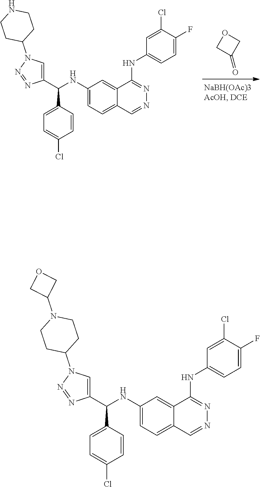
C1(NC(C2=CN(C3CCNCC3)N=N2)C2=CC=C(Cl)C=C2)=CC=C2C(=C1)C(NC1=CC=C(F)C(Cl)=C1)=NN=C2.C1(=O)COC1.C1(NC(C2=CN(C3CCN(C4COC4)CC3)N=N2)C2=CC=C(Cl)C=C2)=CC=C2C(=C1)C(NC1=CC=C(F)C(Cl)=C1)=NN=C2
